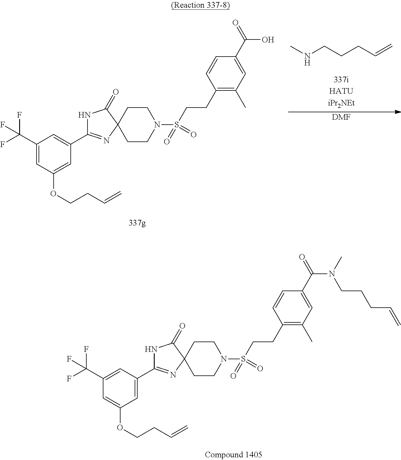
N1C(=O)C2(N=C1C1=CC(C(F)(F)F)=CC(OCCC=C)=C1)CCN(S(CCC1=C(C)C=C(C(=O)O)C=C1)(=O)=O)CC2.CNCCCC=C.[DMF].N1C(=O)C2(N=C1C1=CC(OCCC=C)=CC(C(F)(F)F)=C1)CCN(S(CCC1=C(C)C=C(C(=O)N(CCCC=C)C)C=C1)(=O)=O)CC2
